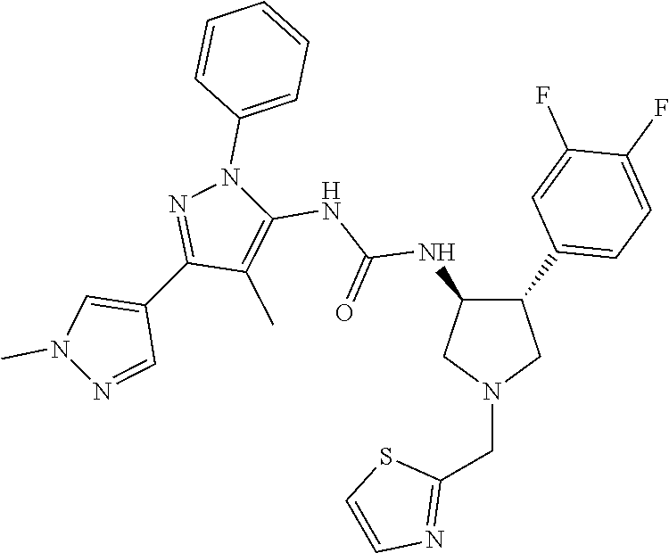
C1(C2=CC=C(F)C(F)=C2)C(NC(NC2=C(C)C(C3=CN(C)N=C3)=NN2C2=CC=CC=C2)=O)CN(CC2=NC=CS2)C1
